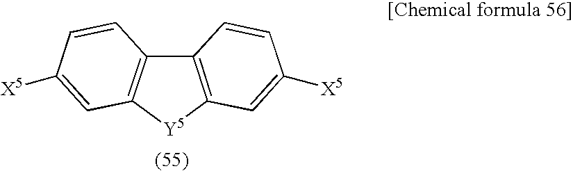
C12=C([Y5]C3=C1C=CC([X5])=C3)C=C([X5])C=C2
